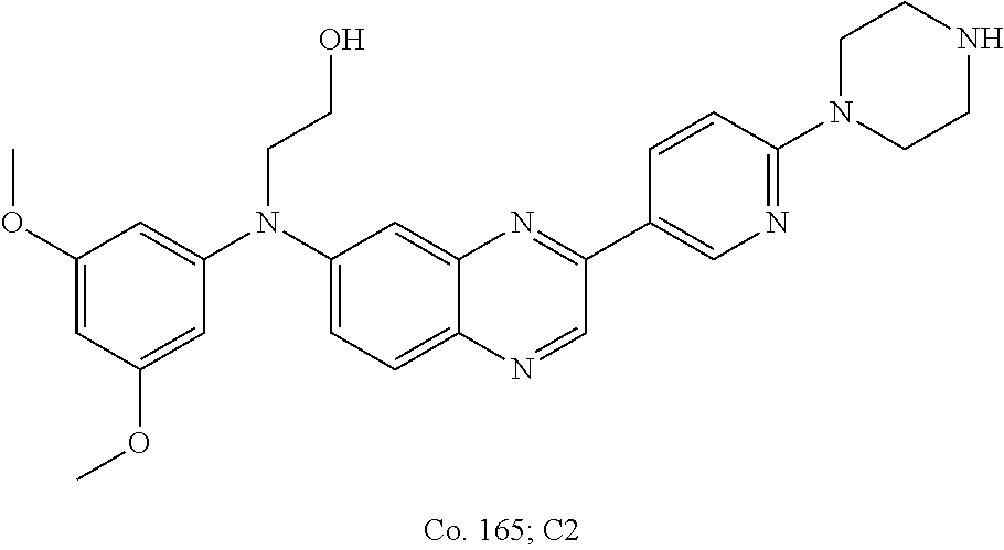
C1(OC)=CC(OC)=CC(N(C2=CC=C3C(=C2)N=C(C2=CN=C(N4CCNCC4)C=C2)C=N3)CCO)=C1
